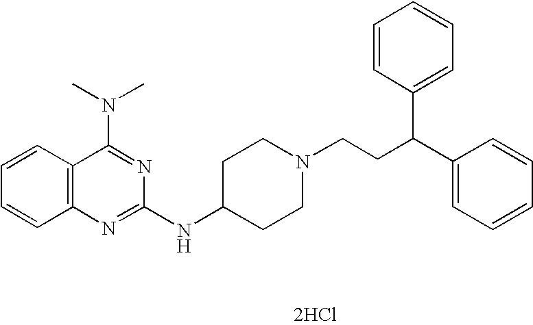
[2HCl].C1=CC2=C(C=C1)N=C(NC1CCN(CCC(C3=CC=CC=C3)C3=CC=CC=C3)CC1)N=C2N(C)C
